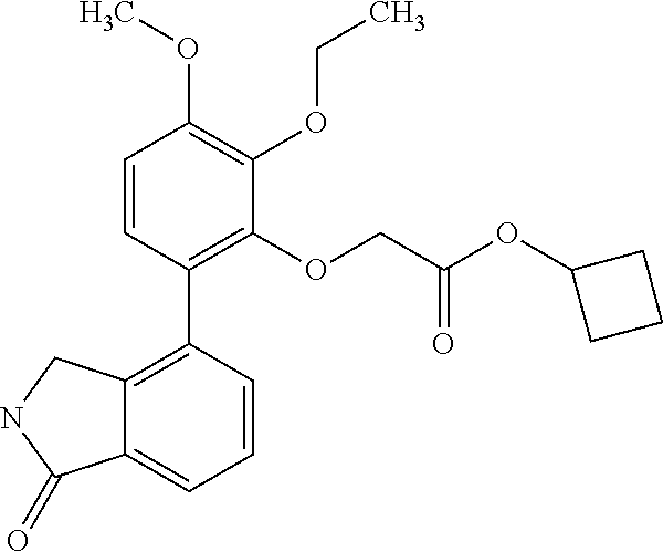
C12=C(C3=C(OCC(OC4CCC4)=O)C(OCC)=C(OC)C=C3)C=CC=C1C(=O)NC2
